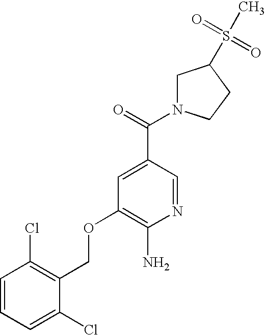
C1=CC=C(Cl)C(COC2=C(N)N=CC(C(=O)N3CC(S(C)(=O)=O)CC3)=C2)=C1Cl
